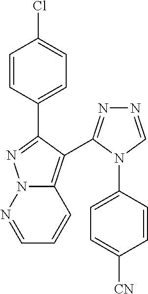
N12C(=C(C3=NN=CN3C3=CC=C([CN])C=C3)C(C3=CC=C(Cl)C=C3)=N1)C=CC=N2
